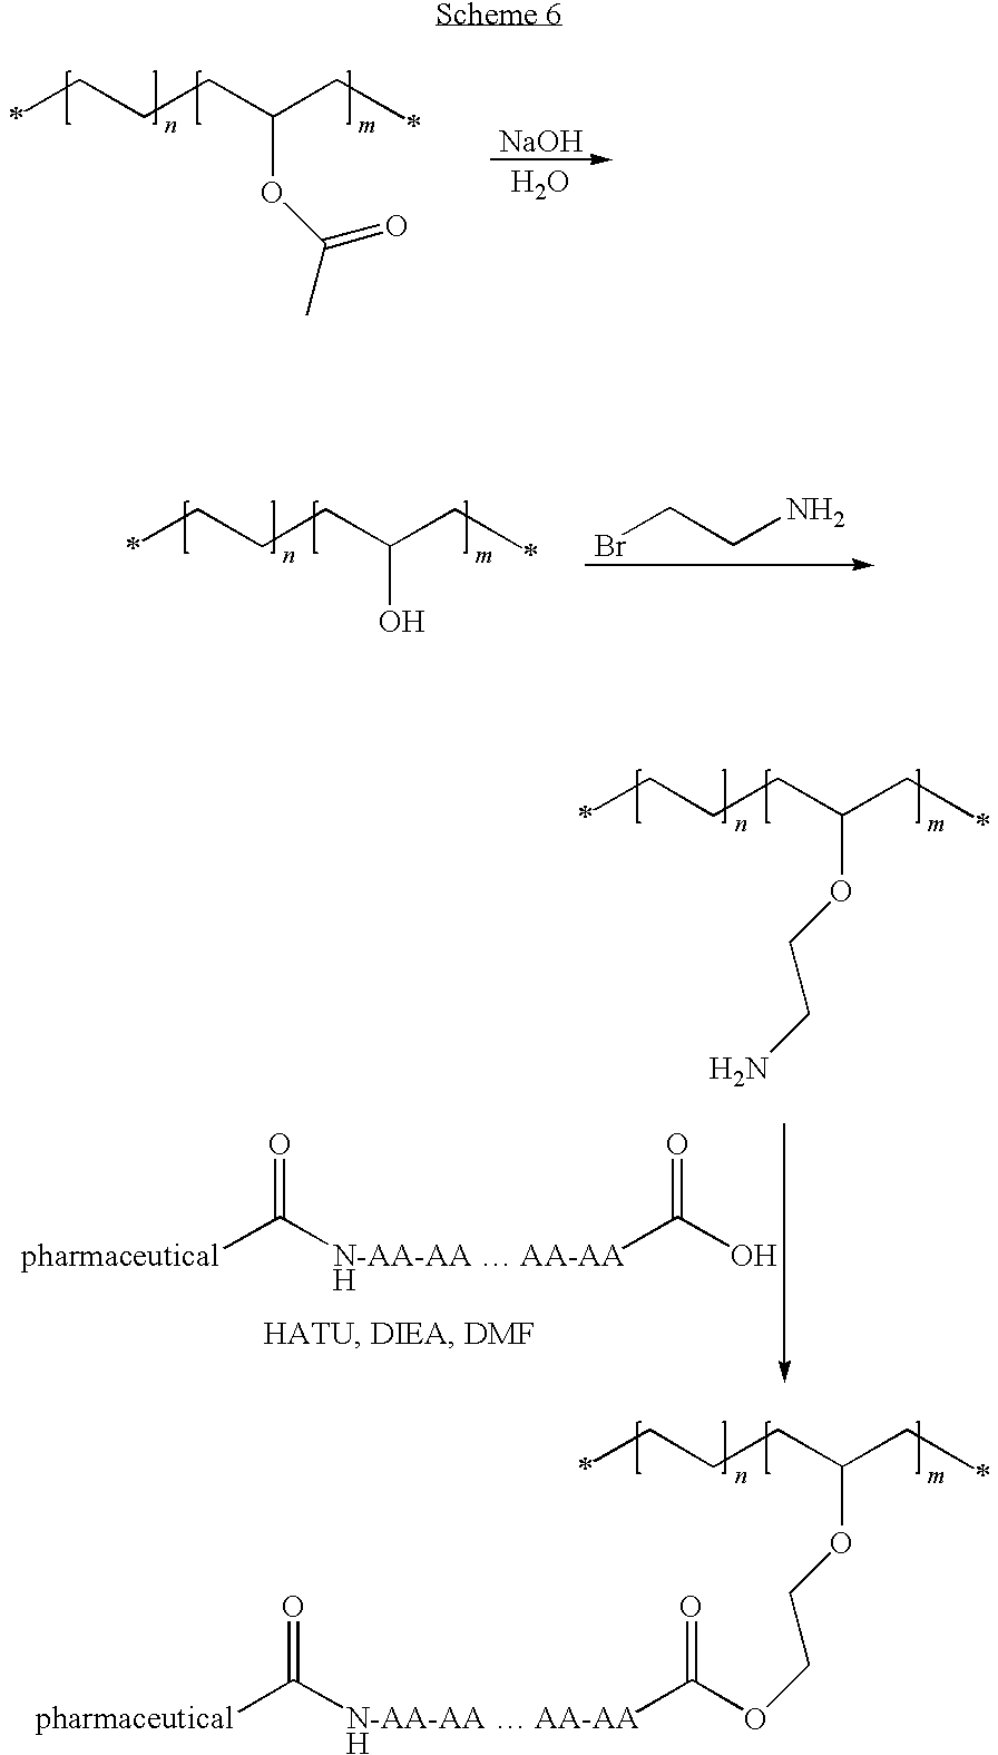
C(CCC(CC)OC(C)=O)C.[NaOH].O.C(CCC(CC)O)C.BrCCN.C(CCC(CC)OCCN)C.[pharmaceutical]C([N-AA-AA  AA-AAH]C(O)=O)=O.C(CCC(CC)OCCOC([N-AA-AA  AA-AAH]C([pharmaceutical])=O)=O)C
